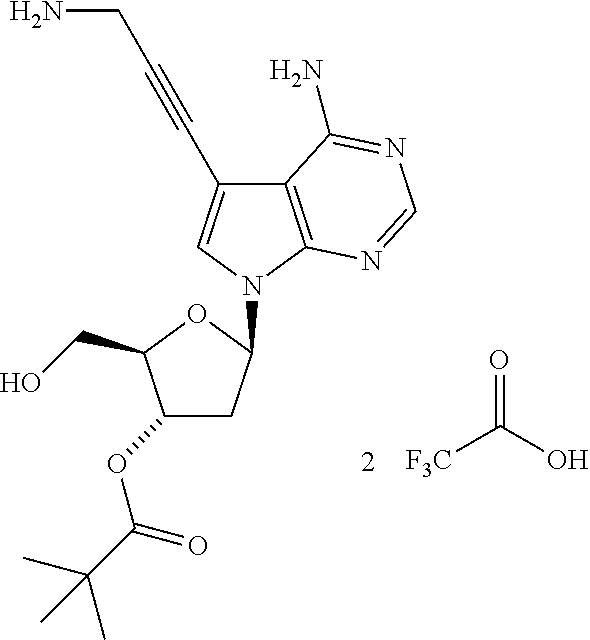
C1(OC(C(C)(C)C)=O)CC(N2C=C(C#CCN)C3=C2N=CN=C3N)OC1CO.[F3C]C(O)=O
